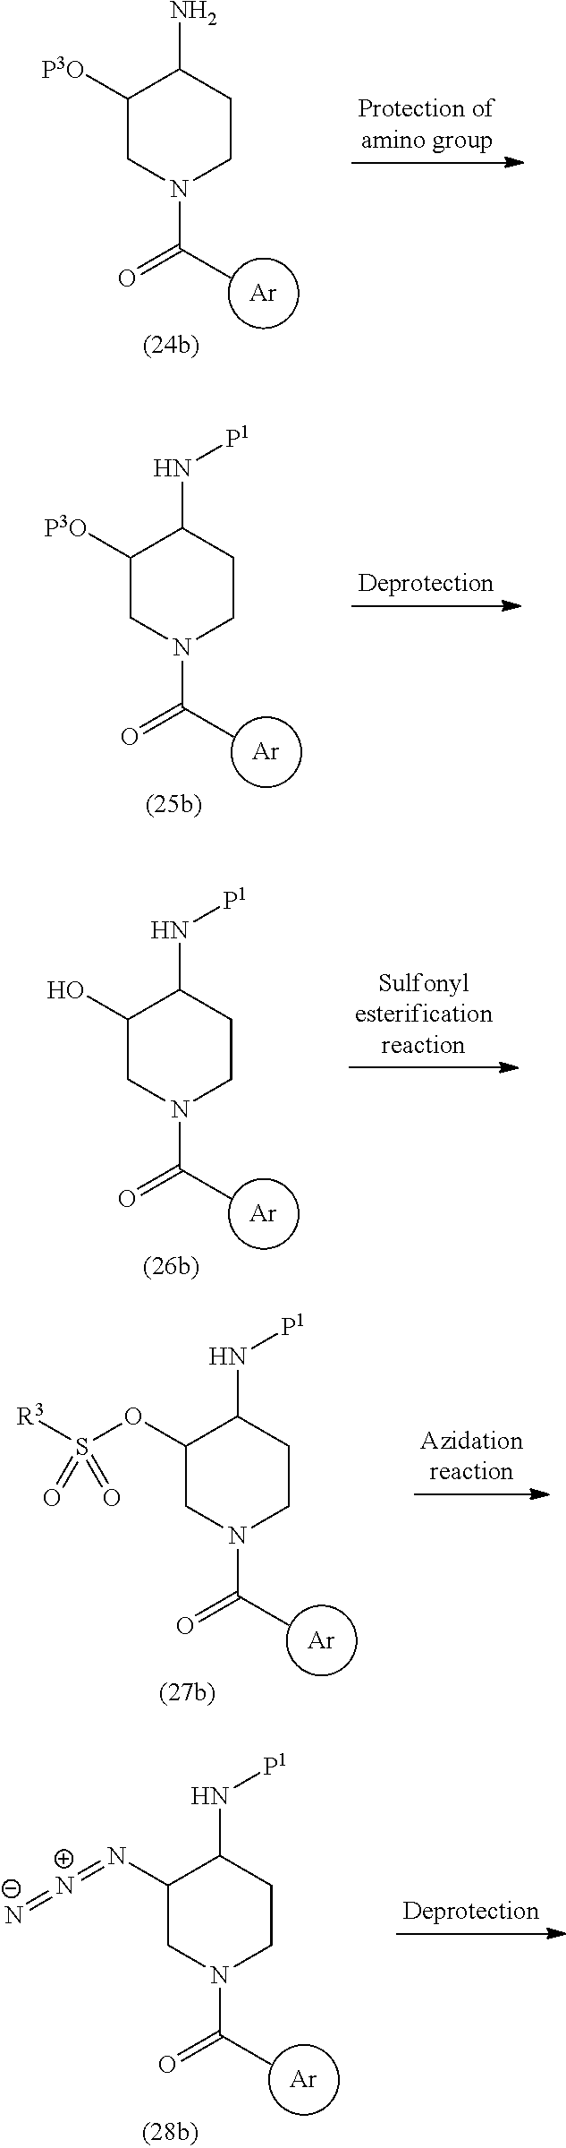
[Ar].C1([P3O])CN(C(C)=O)CCC1N.[Ar].C1([P3O])CN(C(C)=O)CCC1N[P1].[Ar].C1(O)CN(C(C)=O)CCC1N[P1].[Ar].C1(OS([R3])(=O)=O)CN(C(C)=O)CCC1N[P1].[Ar].C1(N=[N+]=[N-])CN(C(C)=O)CCC1N[P1]
